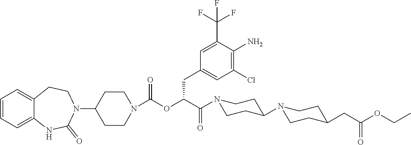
C1=CC=C2C(=C1)CCN(C1CCN(C(OC(C(N3CCC(N4CCC(CC(=O)OCC)CC4)CC3)=O)CC3=CC(Cl)=C(N)C(C(F)(F)F)=C3)=O)CC1)C(=O)N2
